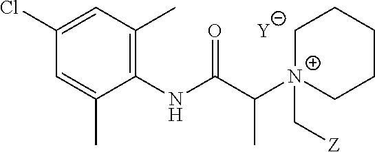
[Y].C1=C(C)C(NC(C([N+]2(C[Z])CCCCC2)C)=O)=C(C)C=C1Cl
